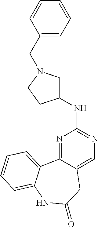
N1=C2C(=CN=C1NC1CN(CC3=CC=CC=C3)CC1)CC(=O)NC1=CC=CC=C21
